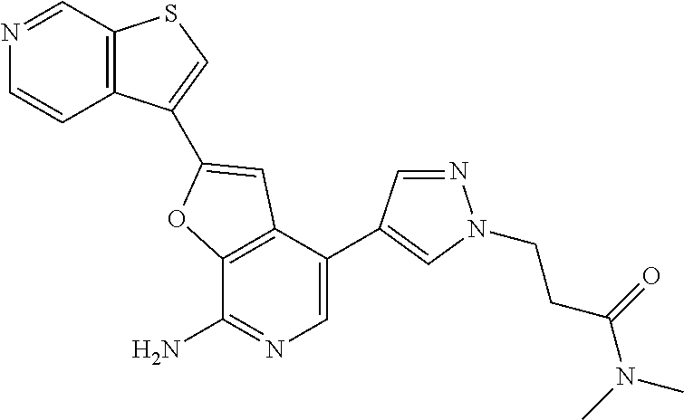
N1=CC2=C(C=C1)C(C1=CC3=C(C(N)=NC=C3C3=CN(CCC(=O)N(C)C)N=C3)O1)=CS2
